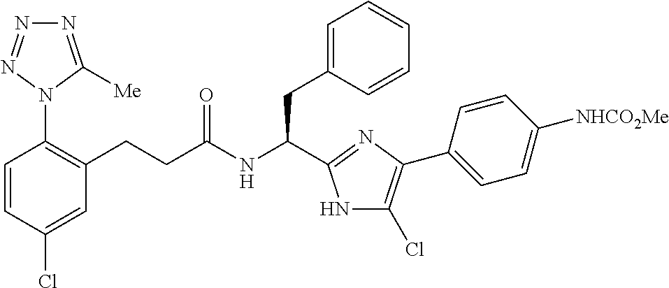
C1=CC(Cl)=CC(CCC(NC(CC2=CC=CC=C2)C2=NC(C3=CC=C([NHCO2Me])C=C3)=C(Cl)N2)=O)=C1N1C([Me])=NN=N1
